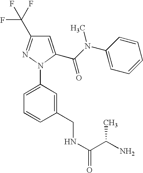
C1=C(C(N(C2=CC=CC=C2)C)=O)N(C2=CC=CC(CNC(=O)C(N)C)=C2)N=C1C(F)(F)F
